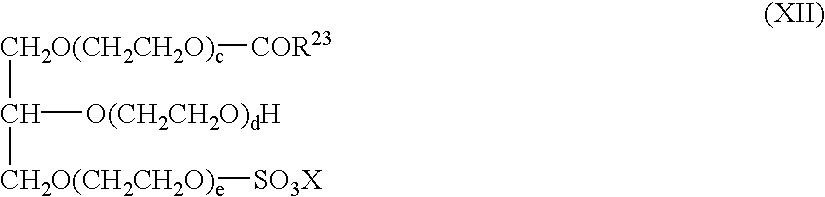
[CH2O(CH2CH2O)c](C([CH2O(CH2CH2O)e][SO3X])[O(CH2CH2O)dH])[COR23]
